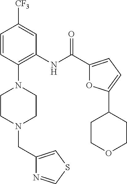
C1=CC(N2CCN(CC3=CSC=N3)CC2)=C(NC(C2=CC=C(C3CCOCC3)O2)=O)C=C1[CF3]
